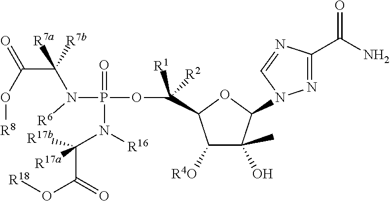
N1=C(C(N)=O)N=CN1C1C(O)(C)C([R4O])C(C(OP(N(C(C(O[R18])=O)([R17b])[R17a])[R16])(=O)N(C(C(=O)O[R8])([R7b])[R7a])[R6])([R1])[R2])O1
